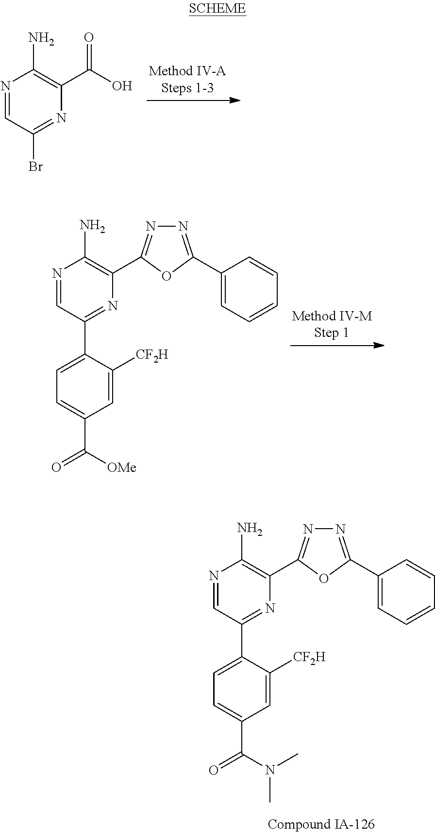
N1=CC(Br)=NC(C(O)=O)=C1N.N1=CC(C2=CC=C(C(=O)[OMe])C=C2[CF2H])=NC(C2=NN=C(C3=CC=CC=C3)O2)=C1N.N1=CC(C2=CC=C(C(=O)N(C)C)C=C2[CF2H])=NC(C2=NN=C(C3=CC=CC=C3)O2)=C1N
